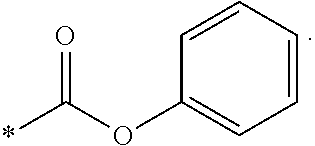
C1=CC=CC(OC(*)=O)=C1
